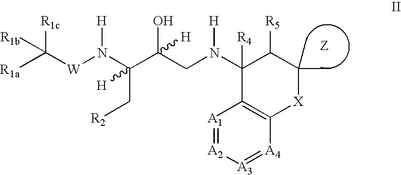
[A1]1=[A2][A3]=[A4]C2=C1C(N([H])CC(O)(C(C[R2])(N([W]C([R1a])([R1c])[R1b])[H])[H])[H])([R4])C([R5])C(C)(C)[X]2
